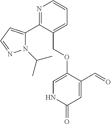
N1=C(C2=CC=NN2C(C)C)C(COC2=CNC(=O)C=C2C=O)=CC=C1
